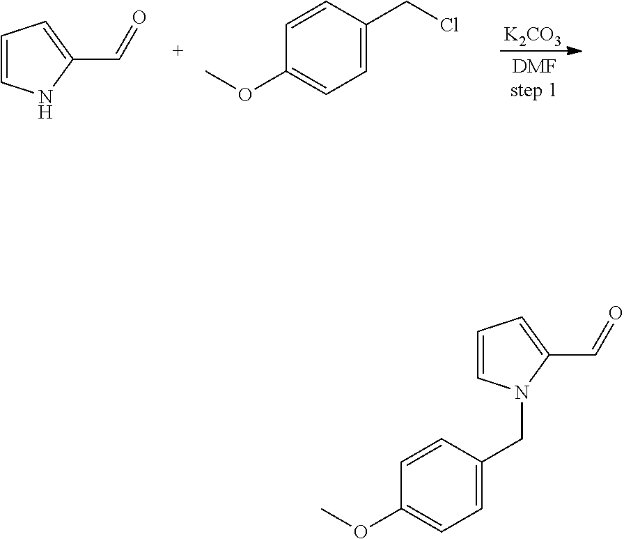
[K2CO3].C1=CNC(C=O)=C1.C1=CC(CCl)=CC=C1OC.C1=CC(CN2C=CC=C2C=O)=CC=C1OC
